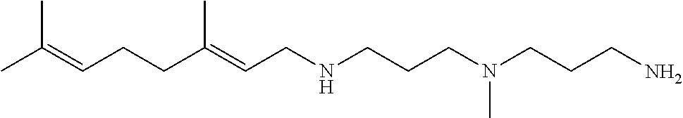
CC(=CCCC(=CCNCCCN(CCCN)C)C)C
